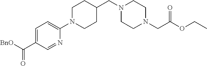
C1=C(C([BnO])=O)C=NC(N2CCC(CN3CCN(CC(OCC)=O)CC3)CC2)=C1
